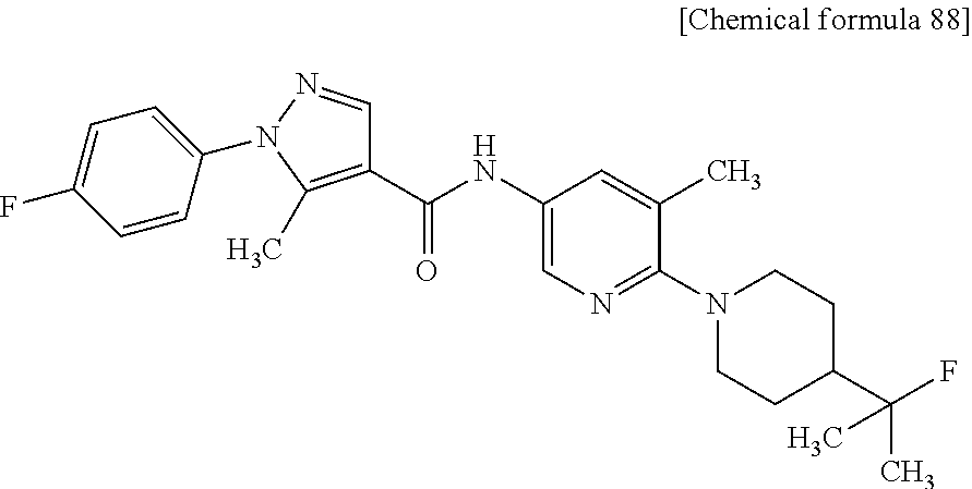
C1(C(NC2=CN=C(N3CCC(C(F)(C)C)CC3)C(C)=C2)=O)=C(C)N(C2=CC=C(F)C=C2)N=C1
